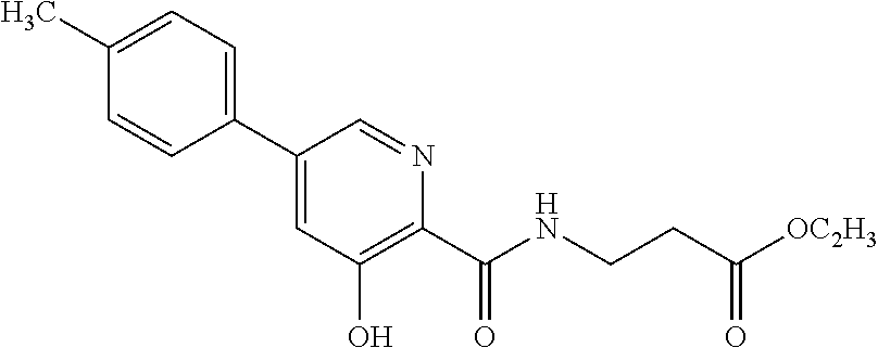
C1(C2=CC(O)=C(C(NCCC([OC2H3])=O)=O)N=C2)=CC=C(C)C=C1
